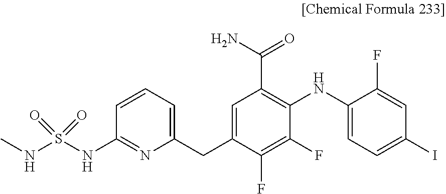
C1=C(NC2=C(C(N)=O)C=C(CC3=CC=CC(NS(NC)(=O)=O)=N3)C(F)=C2F)C(F)=CC(I)=C1
